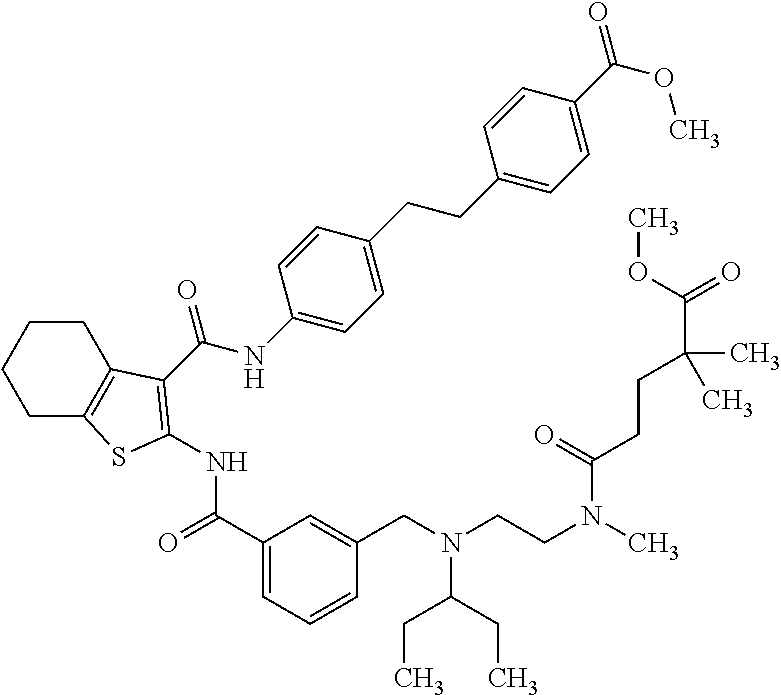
C(NC1=CC=C(CCC2=CC=C(C(=O)OC)C=C2)C=C1)(=O)C1=C(NC(=O)C2=CC=CC(CN(CCN(C)C(=O)CCC(C(OC)=O)(C)C)C(CC)CC)=C2)SC2=C1CCCC2
